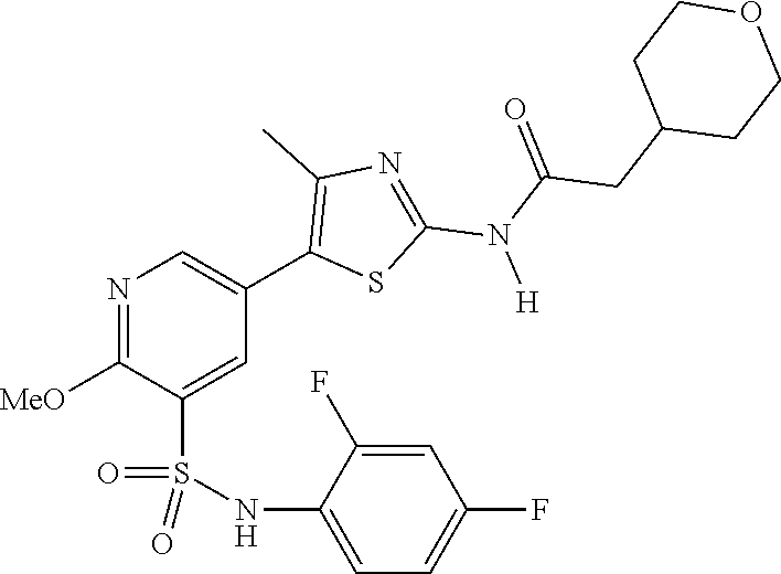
N1=C([OMe])C(S(NC2=CC=C(F)C=C2F)(=O)=O)=CC(C2=C(C)N=C(N([H])C(=O)CC3CCOCC3)S2)=C1
